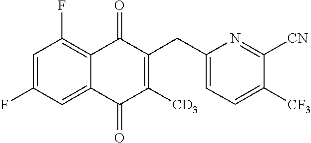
C1(F)=CC(F)=C2C(=O)C(CC3=CC=C([CF3])C([CN])=N3)=C([CD3])C(=O)C2=C1
